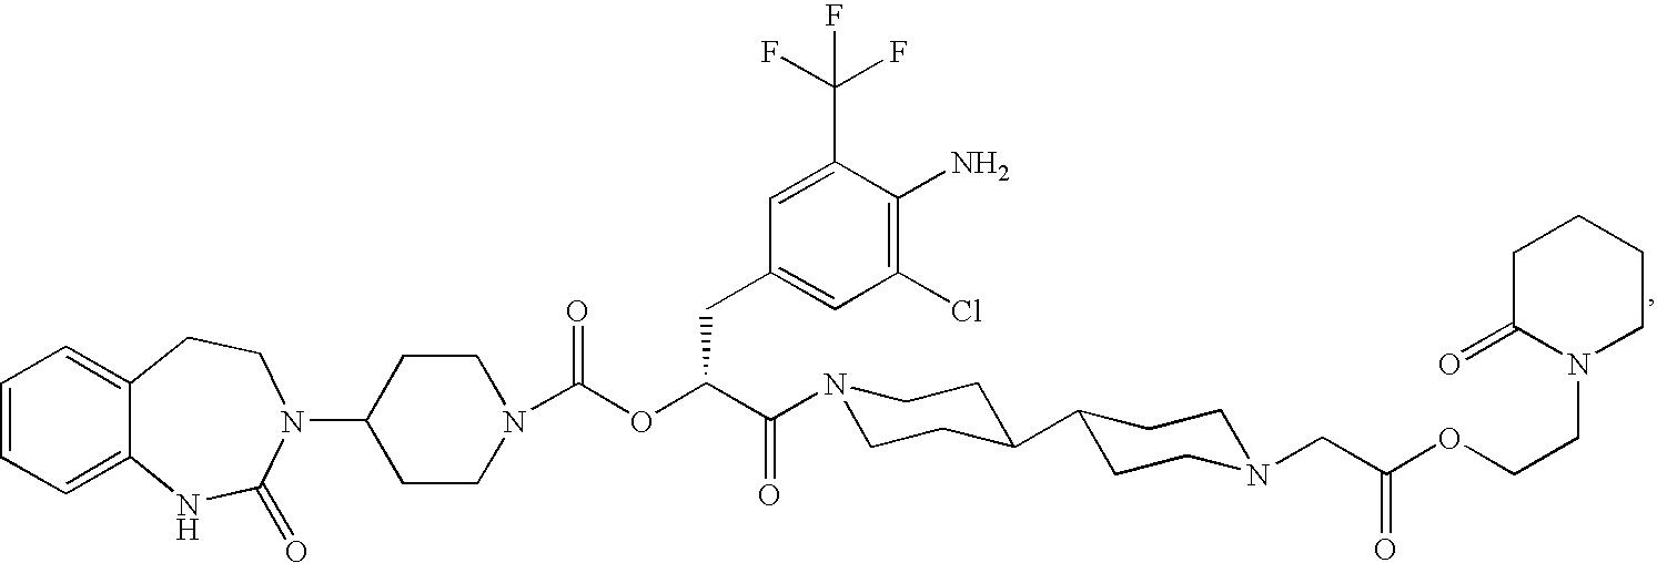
C1=CC=C2C(=C1)CCN(C1CCN(C(OC(C(=O)N3CCC(C4CCN(CC(OCCN5CCCCC5=O)=O)CC4)CC3)CC3=CC(Cl)=C(N)C(C(F)(F)F)=C3)=O)CC1)C(=O)N2
